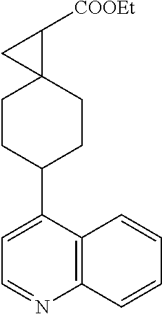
C1=NC2=C(C(C3CCC4(CC3)C([COOEt])C4)=C1)C=CC=C2
